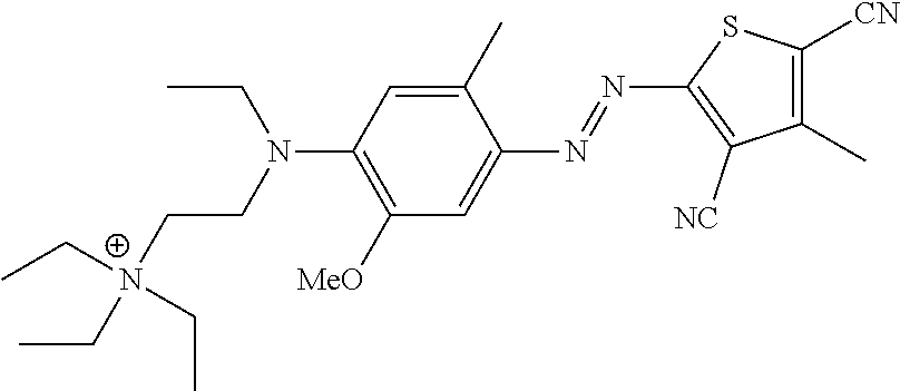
C1(C)=CC(N(CC[N+](CC)(CC)CC)CC)=C([MeO])C=C1N=NC1=C([NC])C(C)=C([CN])S1
